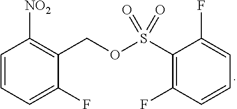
C1(COS(C2=C(F)C=CC=C2F)(=O)=O)=C([NO2])C=CC=C1F
